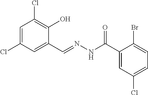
C1=C(Cl)C=C(C=NNC(C2=CC(Cl)=CC=C2Br)=O)C(O)=C1Cl
